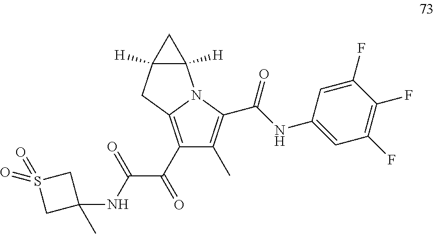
C1(C(C(NC2(C)CS(=O)(=O)C2)=O)=O)=C2N(C(C(NC3=CC(F)=C(F)C(F)=C3)=O)=C1C)C1([H])C([H])(C2)C1
